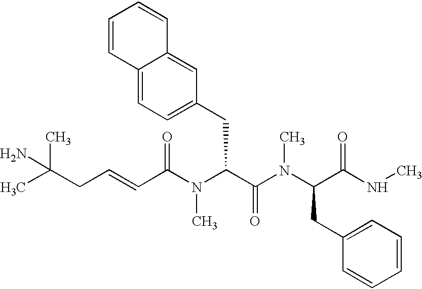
CC(CC=CC(N(C(C(N(C(CC1=CC=CC=C1)C(=O)NC)C)=O)CC1=CC=C2C(=C1)C=CC=C2)C)=O)(C)N
